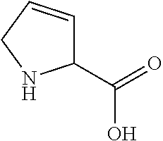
C1(C(=O)O)C=CCN1
